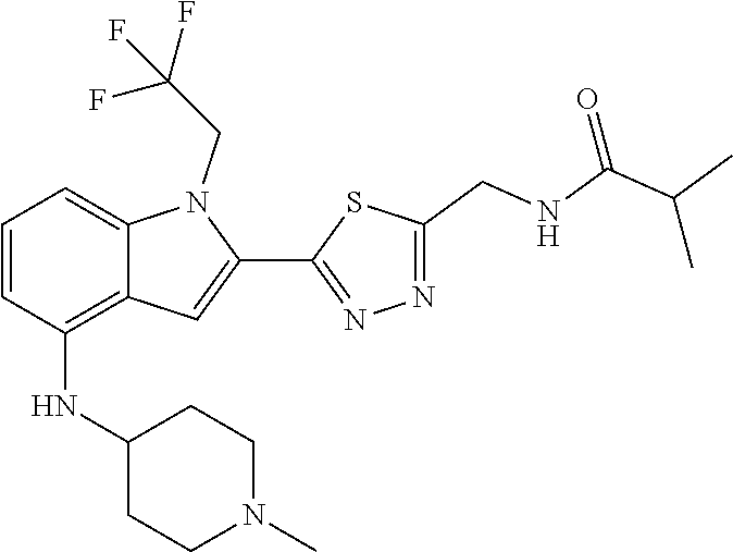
N1=C(C2=CC3=C(NC4CCN(C)CC4)C=CC=C3N2CC(F)(F)F)SC(CNC(C(C)C)=O)=N1
